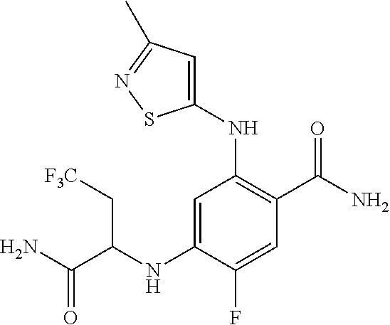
C1(NC(C(N)=O)C[F3C])=CC(NC2=CC(C)=NS2)=C(C(N)=O)C=C1F
